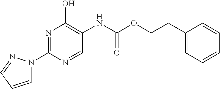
N1=C(N2C=CC=N2)N=CC(NC(=O)OCCC2=CC=CC=C2)=C1O
